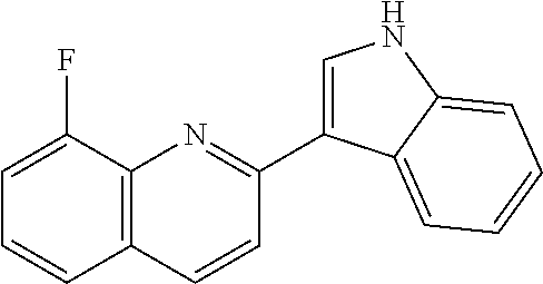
C12=C(C(F)=CC=C1)N=C(C1=CNC3=CC=CC=C13)C=C2
